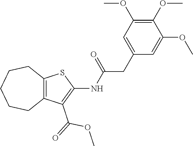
C12=C(C(C(=O)OC)=C(NC(CC3=CC(OC)=C(OC)C(OC)=C3)=O)S1)CCCCC2
